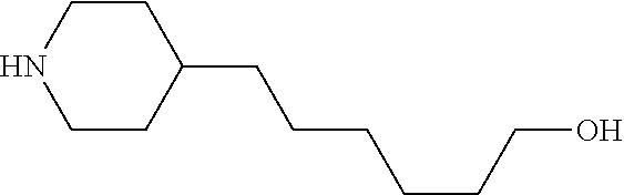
C1CC(CCCCCCO)CCN1
